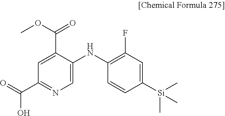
C1=C(C(=O)OC)C(NC2=C(F)C=C([Si](C)(C)C)C=C2)=CN=C1C(O)=O
